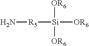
[R5]([Si]([OR6])([OR6])[OR6])N
